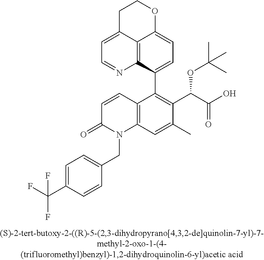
C1=CC2=C(N(CC3=CC=C(C(F)(F)F)C=C3)C1=O)C=C(C)C(C(C(O)=O)OC(C)(C)C)=C2C1=CC=C2C3=C1N=CC=C3CCO2
